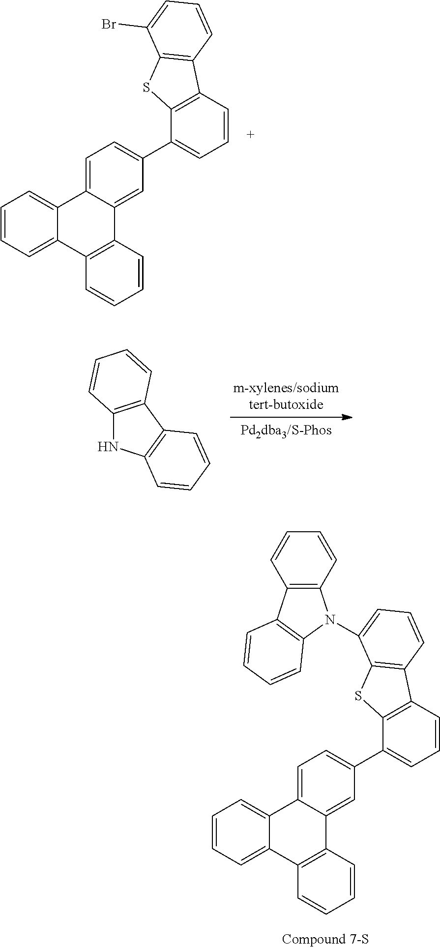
C1=CC=C2C(=C1)C1=CC=C(C3=CC=CC4=C3SC3=C4C=CC=C3Br)C=C1C1=C2C=CC=C1.C12=C(C3=C(N1)C=CC=C3)C=CC=C2.C1=CC=C2C(=C1)C1=CC=C(C3=CC=CC4=C3SC3=C4C=CC=C3N3C4=C(C5=C3C=CC=C5)C=CC=C4)C=C1C1=C2C=CC=C1
